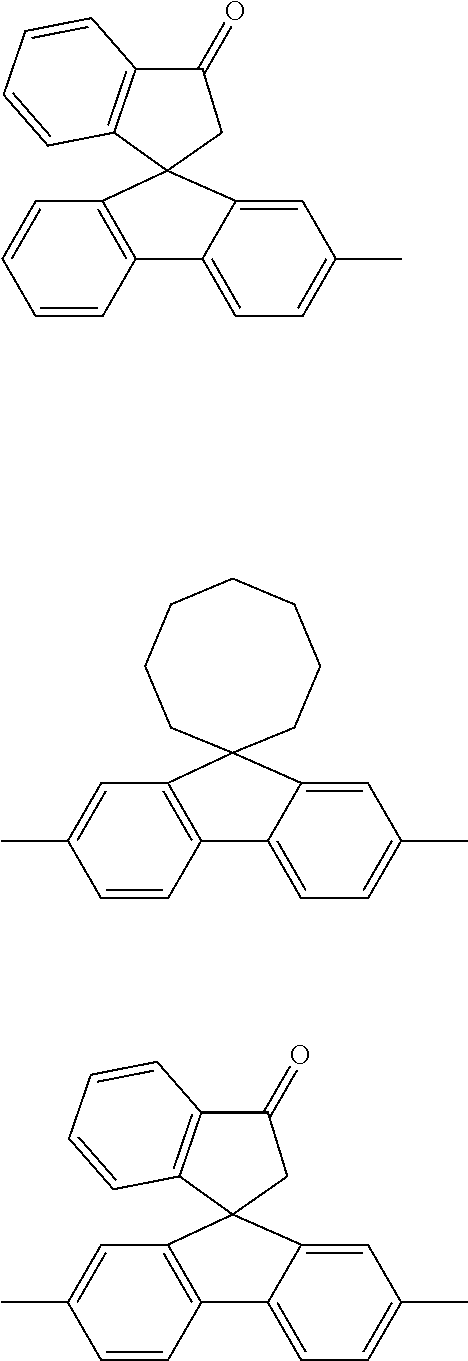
C1=CC2=C(C=C1)C1(C3=CC(C)=CC=C23)CC(=O)C2=C1C=CC=C2.C1=CC2=C(C=C1C)C1(C3=CC(C)=CC=C23)CCCCCCC1.C1=CC2=C(C=C1C)C1(C3=CC(C)=CC=C23)CC(=O)C2=C1C=CC=C2
